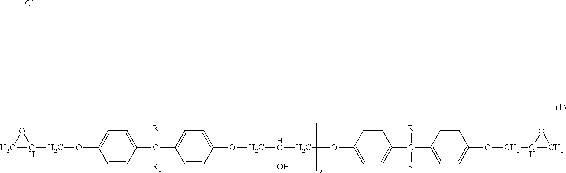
C1C(COC2=CC=C(C(C3=CC=C(OCC(COC4=CC=C(C(C5=CC=C(OCC6CO6)C=C5)([R])[R])C=C4)O)C=C3)([R1])[R1])C=C2)O1.[[C1]]
